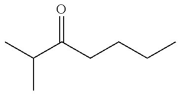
CC(C(CCCC)=O)C
